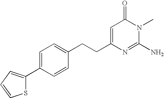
C1=C(C2=CC=CS2)C=CC(CCC2=CC(=O)N(C)C(N)=N2)=C1
